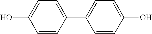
C1(C2=CC=C(O)C=C2)=CC=C(O)C=C1
